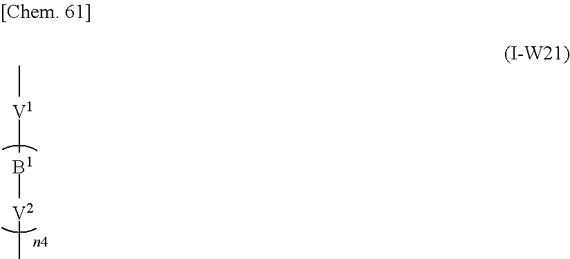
C[V1][B1][V2]C
